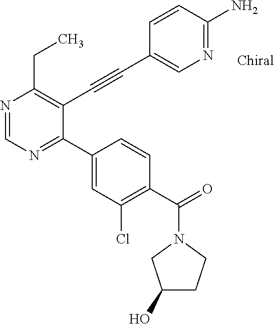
N1=CN=C(C2=CC(Cl)=C(C(=O)N3CC(O)CC3)C=C2)C(C#CC2=CN=C(N)C=C2)=C1CC
